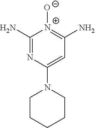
C1CCCCN1C1=CC(N)=[N+](O)C(N)=N1
